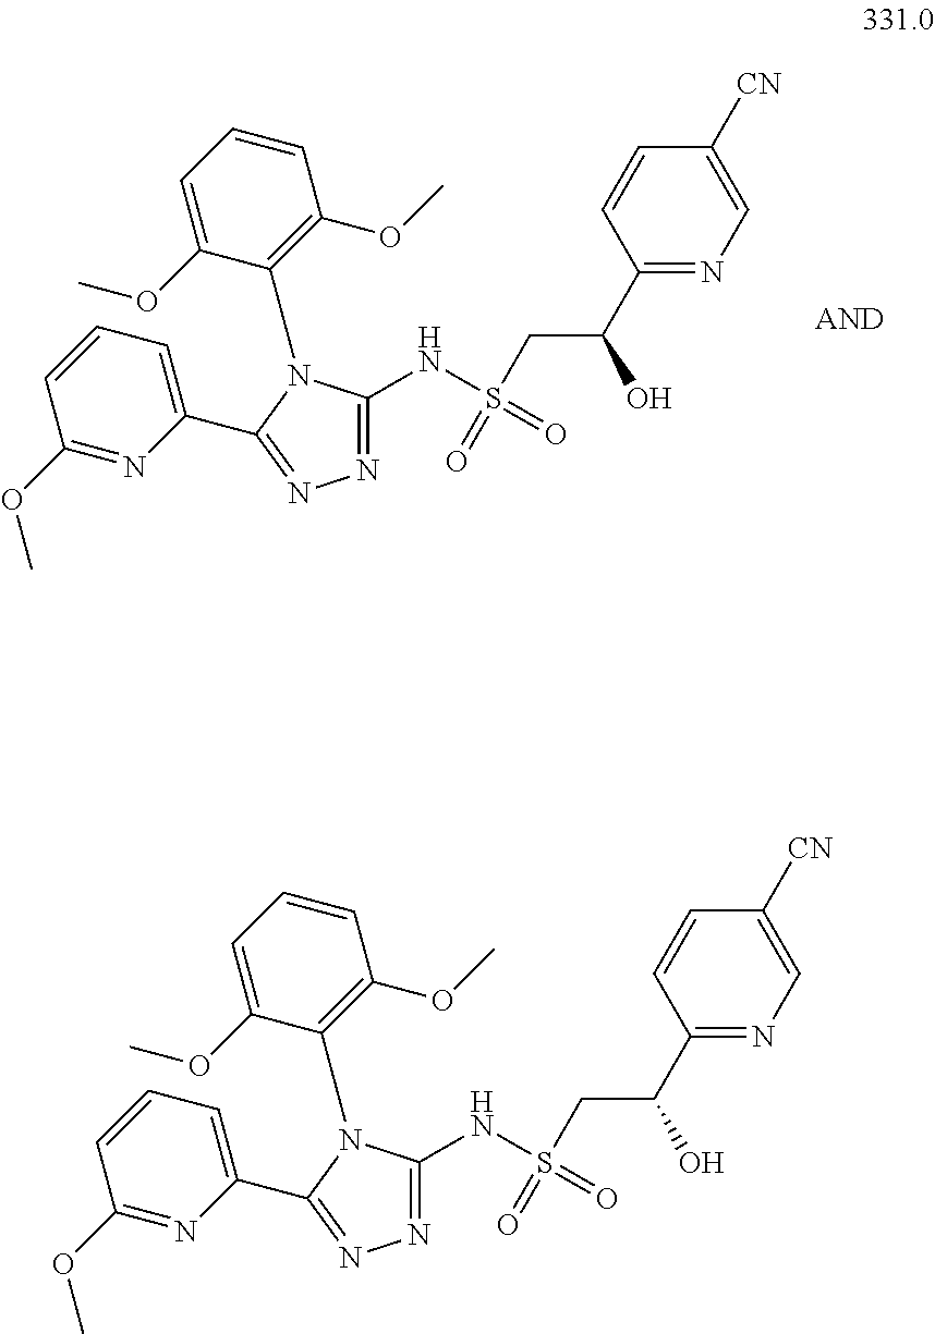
C1=CC=C(OC)C(N2C(NS(=O)(=O)CC(C3=NC=C([CN])C=C3)O)=NN=C2C2=CC=CC(OC)=N2)=C1OC.C1=CC=C(OC)C(N2C(NS(=O)(=O)CC(C3=NC=C([CN])C=C3)O)=NN=C2C2=CC=CC(OC)=N2)=C1OC
